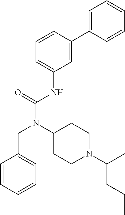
C1=CC(C2=CC=CC=C2)=CC(NC(N(C2CCN(C(C)CCC)CC2)CC2=CC=CC=C2)=O)=C1
